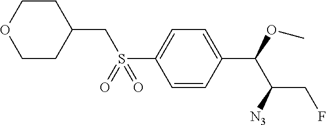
C1=CC(C(OC)C([N3])CF)=CC=C1S(=O)(CC1CCOCC1)=O
